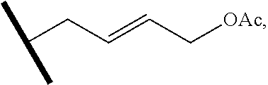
C(CC=CC[OAc])(C)C
